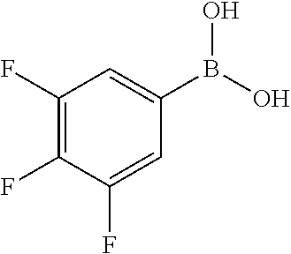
C1(F)=C(F)C(F)=CC(B(O)O)=C1
